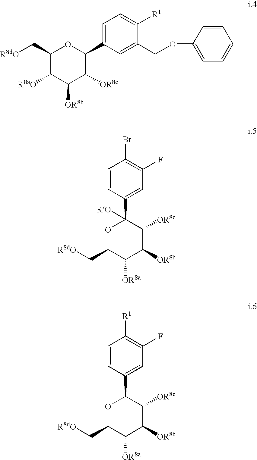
C1(C[R8dO])C([R8aO])C([OR8b])C([OR8c])C(C2=CC=C([R1])C(COC3=CC=CC=C3)=C2)O1.C1=CC(C2([RO])OC(C[R8dO])C([OR8a])C([OR8b])C2[OR8c])=CC(F)=C1Br.C1=CC(C2OC(C[R8dO])C([OR8a])C([OR8b])C2[OR8c])=CC(F)=C1[R1]
